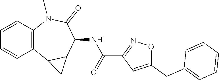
C12=C(N(C)C(=O)C(NC(C3=NOC(CC4=CC=CC=C4)=C3)=O)C3C1C3)C=CC=C2
